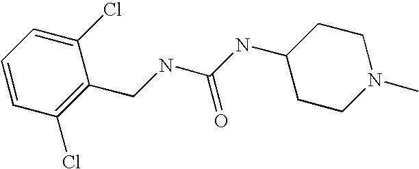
C(NC(NC1CCN(C)CC1)=O)C1=C(Cl)C=CC=C1Cl
